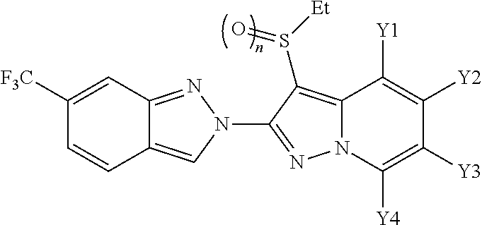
C1([F3C])=CC2=NN(C3=NN4C(=C3S([Et])=O)C([Y1])=C([Y2])C([Y3])=C4[Y4])C=C2C=C1
